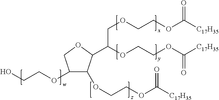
OCCOC1C(OCCOC([C17H35])=O)C(C(OCCOC([C17H35])=O)COCCOC([C17H35])=O)OC1
